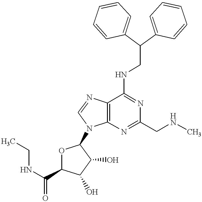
C(NC1=NC(CNC)=NC2=C1N=CN2C1OC(C(NCC)=O)C(O)C1O)C(C1=CC=CC=C1)C1=CC=CC=C1
